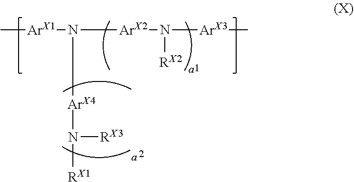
C[ArX1]N([ArX4]N([RX1])[RX3])[ArX2]N([RX2])[ArX3]C
